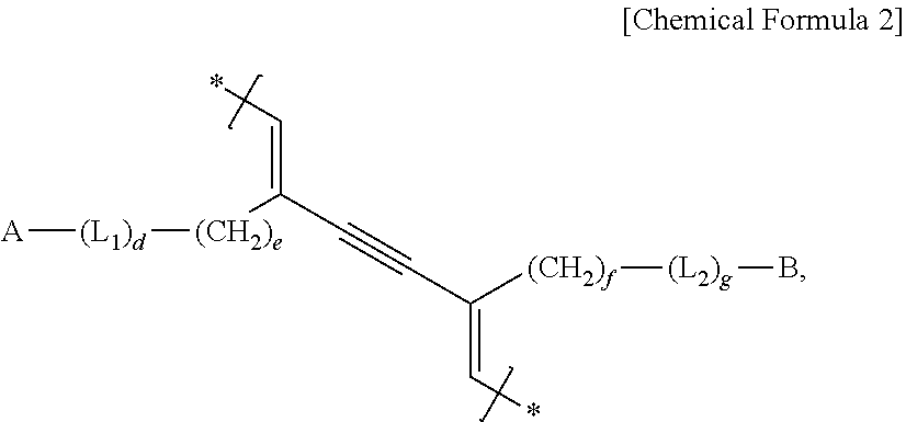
[A][(L1)d][(CH2)e]C(C#CC(=C*)[(CH2)f][(L2)g]B)=C*
